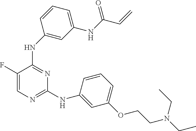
C1=C(F)C(NC2=CC(NC(=O)C=C)=CC=C2)=NC(NC2=CC(OCCN(CC)CC)=CC=C2)=N1
